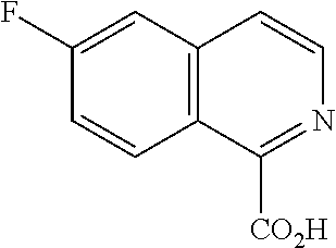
C1(F)=CC2=C(C=C1)C([CO2H])=NC=C2
